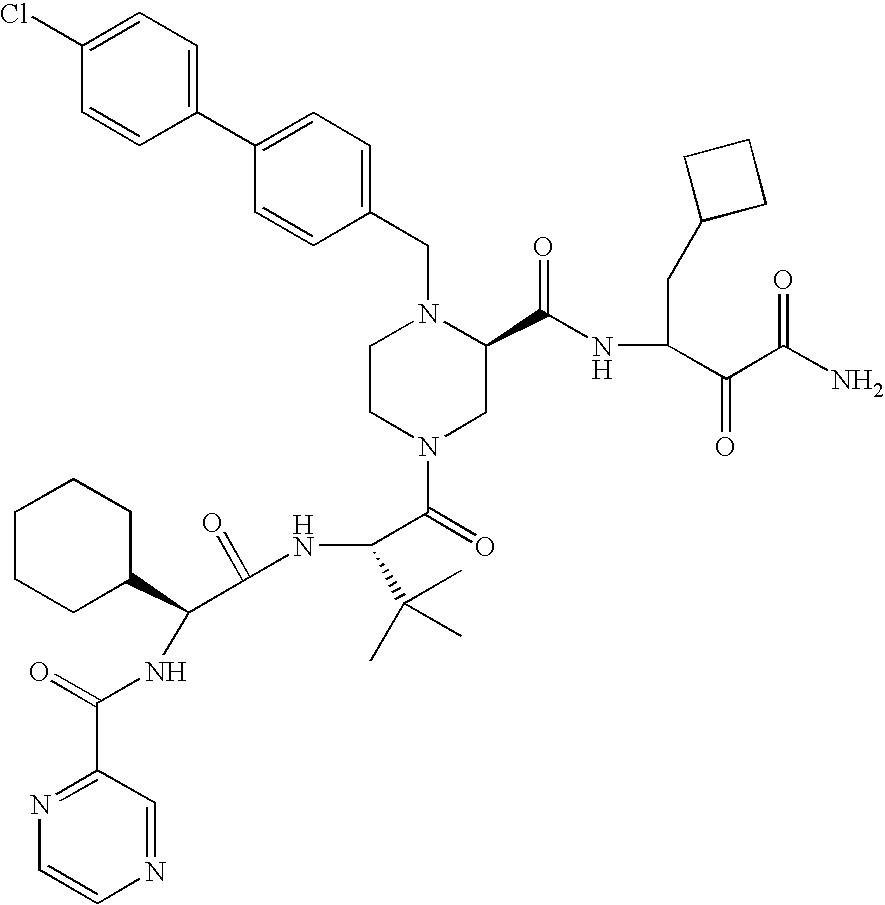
C1(C2=CC=C(CN3CCN(C(=O)C(NC(C(C4CCCCC4)NC(C4=NC=CN=C4)=O)=O)C(C)(C)C)CC3C(NC(C(C(N)=O)=O)CC3CCC3)=O)C=C2)=CC=C(Cl)C=C1
